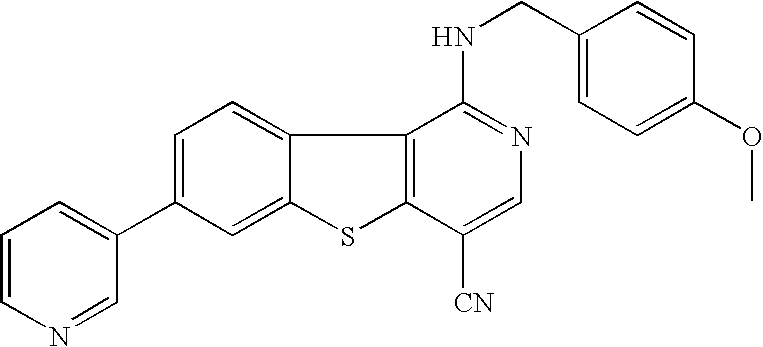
C12=CC=C(C3=CC=CN=C3)C=C1SC1=C2C(NCC2=CC=C(OC)C=C2)=NC=C1[CN]
